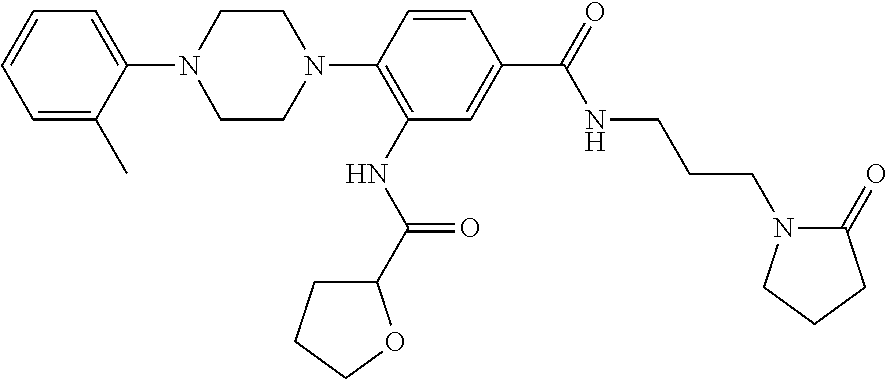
C1=C(C)C(N2CCN(C3=C(NC(C4CCCO4)=O)C=C(C(=O)NCCCN4C(=O)CCC4)C=C3)CC2)=CC=C1
